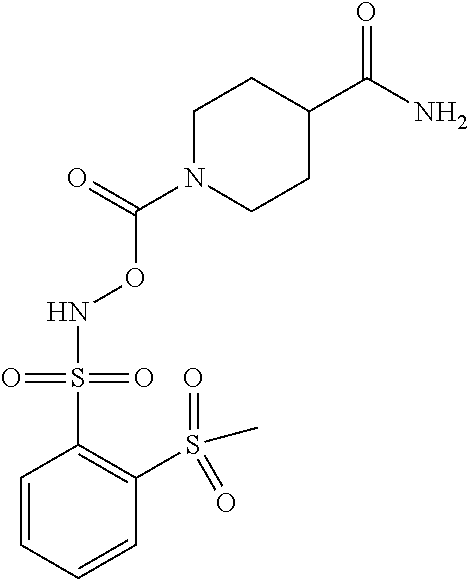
C1=CC=CC(S(=O)(=O)C)=C1S(=O)(=O)NOC(=O)N1CCC(C(N)=O)CC1
